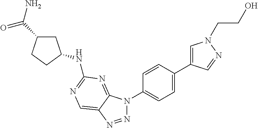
C1C(C(N)=O)CCC1NC1=NC=C2C(=N1)N(C1=CC=C(C3=CN(CCO)N=C3)C=C1)N=N2
